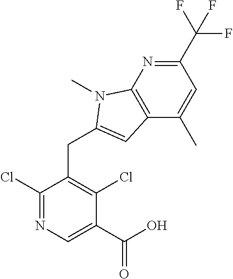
C1(Cl)=NC=C(C(O)=O)C(Cl)=C1CC1=CC2=C(N=C(C(F)(F)F)C=C2C)N1C
